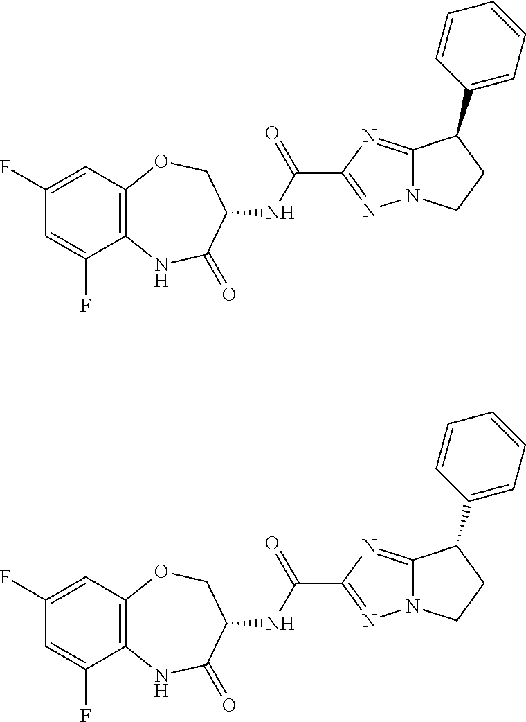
C12=C(C=C(F)C=C1F)OCC(NC(=O)C1=NN3C(=N1)C(C1=CC=CC=C1)CC3)C(=O)N2.C12=C(C=C(F)C=C1F)OCC(NC(=O)C1=NN3C(=N1)C(C1=CC=CC=C1)CC3)C(=O)N2
